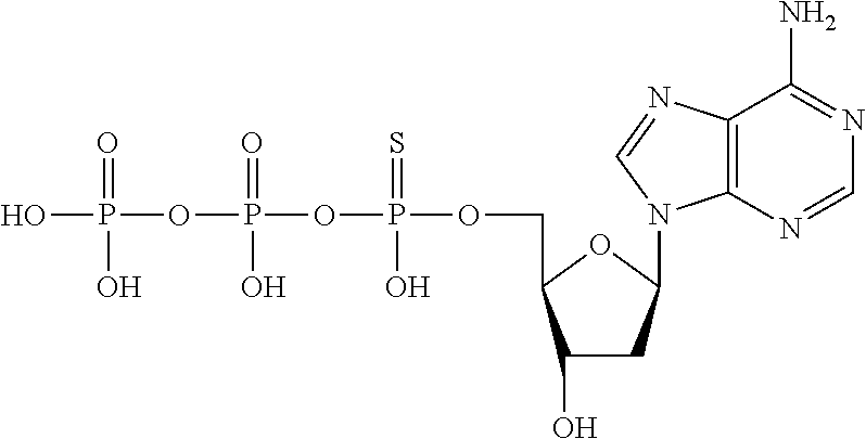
C1(O)CC(N2C3=C(N=C2)C(N)=NC=N3)OC1COP(=S)(O)OP(OP(O)(=O)O)(=O)O
